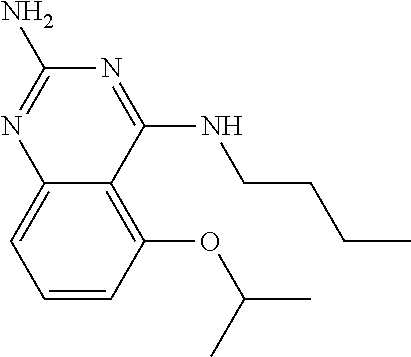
C1=CC(OC(C)C)=C2C(=C1)N=C(N)N=C2NCCCC
